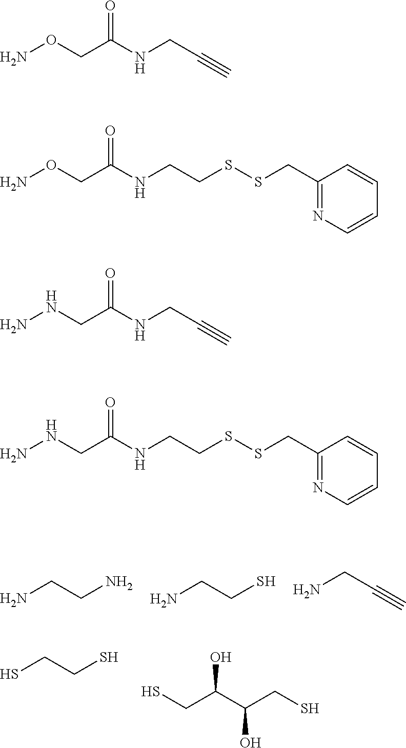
NCCN.NCCS.NCC#C.SCCS.SCC(C(CS)O)O.NOCC(NCC#C)=O.NOCC(NCCSSCC1=NC=CC=C1)=O.NNCC(NCC#C)=O.NNCC(NCCSSCC1=NC=CC=C1)=O
